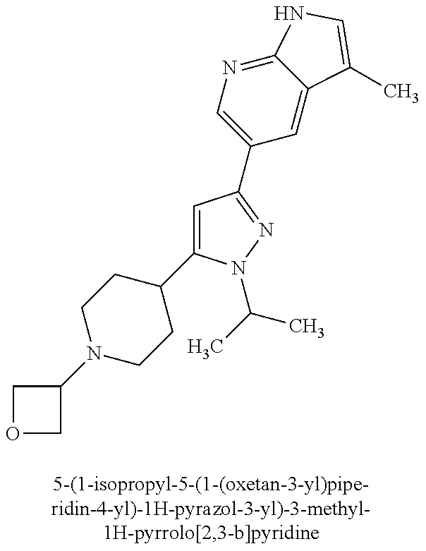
N1(C2COC2)CCC(C2=CC(C3=CN=C4C(=C3)C(C)=CN4)=NN2C(C)C)CC1
